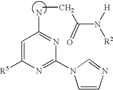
CCC(N([H])[R2])=O.C1=C([R5])N=C(N2C=CN=C2)N=C1N
